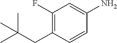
C1(F)=C(CC(C)(C)C)C=CC(N)=C1
